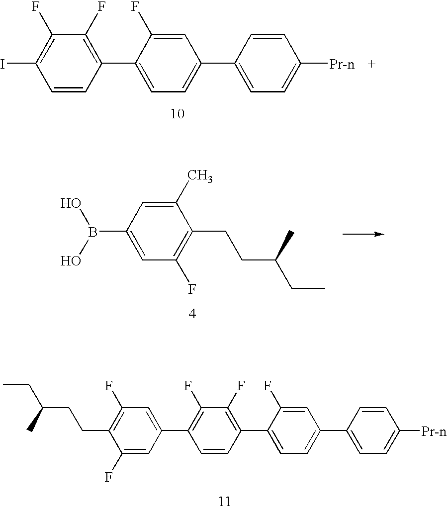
C1=CC(C2=CC=C(C3=CC=C([Pr-n])C=C3)C=C2F)=C(F)C(F)=C1I.B(C1=CC(F)=C(CCC(CC)C)C(C)=C1)(O)O.C1=CC(C2=CC=C(C3=CC=C([Pr-n])C=C3)C=C2F)=C(F)C(F)=C1C1=CC(F)=C(CCC(CC)C)C(F)=C1
